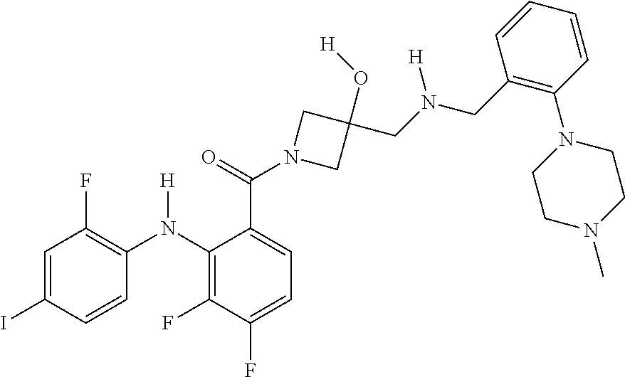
C1=C(I)C=CC(N(C2=C(F)C(F)=CC=C2C(N2CC(O[H])(CN(CC3=C(N4CCN(C)CC4)C=CC=C3)[H])C2)=O)[H])=C1F
